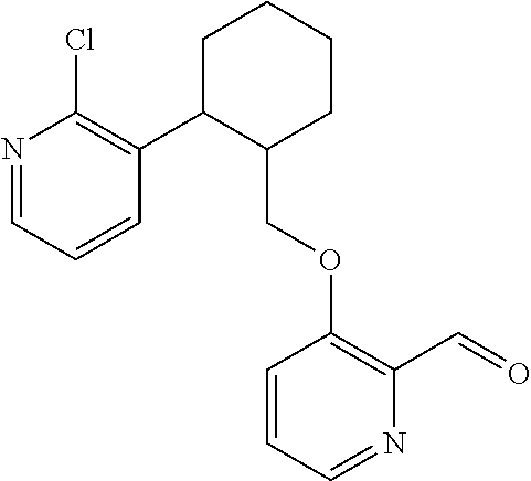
C1C(C2=C(Cl)N=CC=C2)C(COC2=C(C=O)N=CC=C2)CCC1
